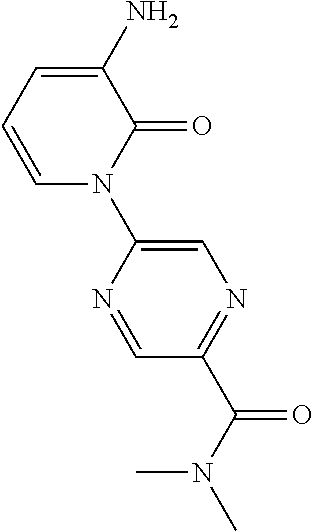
C1(N)=CC=CN(C2=CN=C(C(N(C)C)=O)C=N2)C1=O
